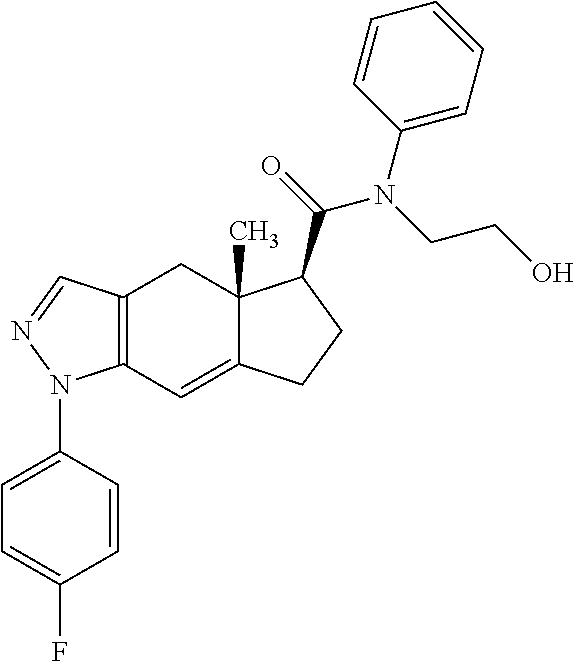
C12=C(C=C3C(C)(C1)C(C(=O)N(CCO)C1=CC=CC=C1)CC3)N(C1=CC=C(F)C=C1)N=C2
